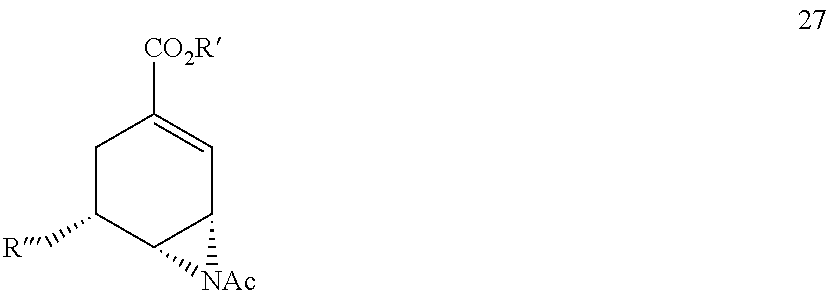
C1C([R])C2C(C=C1[CO2R])[NAc]2
